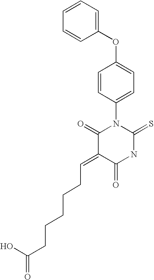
O=C1C(=CCCCCCC(=O)O)C(=O)N(C2=CC=C(OC3=CC=CC=C3)C=C2)C(=S)N1
